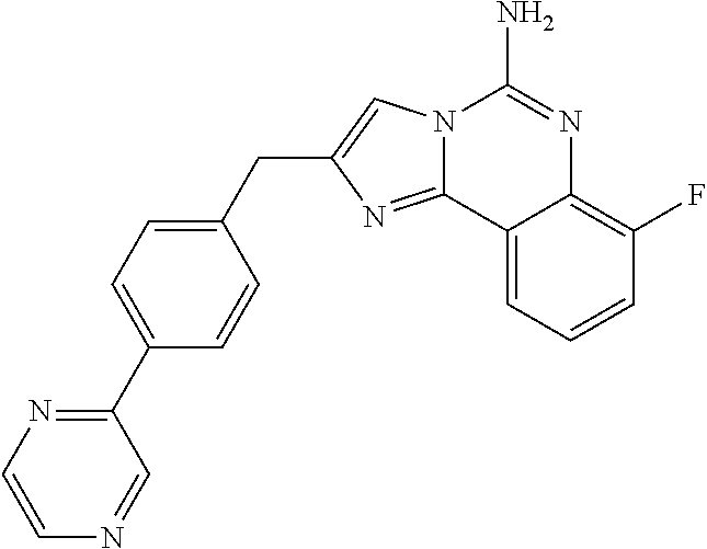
C1=C(CC2=CN3C(=N2)C2=CC=CC(F)=C2N=C3N)C=CC(C2=NC=CN=C2)=C1
